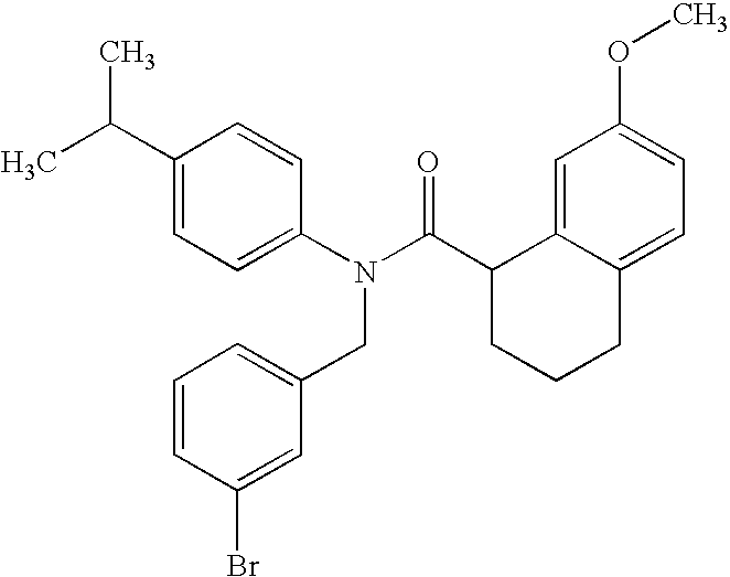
C1(C(C)C)=CC=C(N(C(C2CCCC3=CC=C(OC)C=C23)=O)CC2=CC=CC(Br)=C2)C=C1
